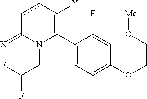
C1(C2=C([Y])ccC(=[X])N2CC(F)F)=CC=C(OCCO[Me])C=C1F
